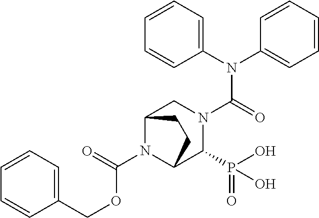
C(C1=CC=CC=C1)OC(N1C2C(P(O)(=O)O)N(C(N(C3=CC=CC=C3)C3=CC=CC=C3)=O)CC1CC2)=O
